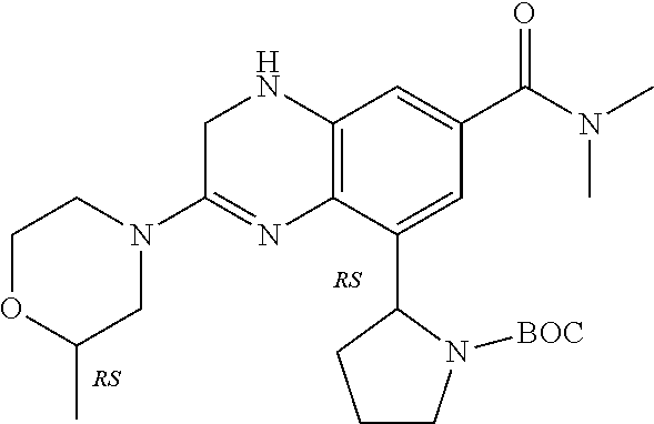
C1C(N2CCOC(C)C2)=NC2=C(N1)C=C(C(N(C)C)=O)C=C2C1CCCN1[BOC]
